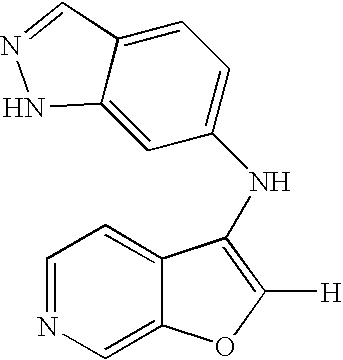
C1=NC=C2C(=C1)C(NC1=CC=C3C(=C1)NN=C3)=C([H])O2
